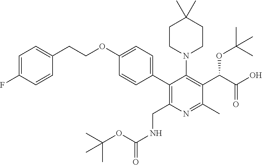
C1=C(F)C=CC(CCOC2=CC=C(C3=C(CNC(OC(C)(C)C)=O)N=C(C)C(C(C(O)=O)OC(C)(C)C)=C3N3CCC(C)(C)CC3)C=C2)=C1
